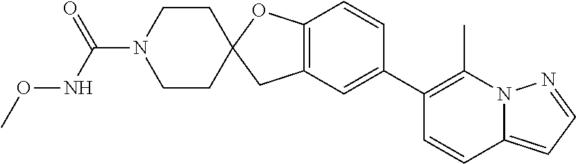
C12=C(C=C(C3=C(C)N4C(=CC=N4)C=C3)C=C1)CC1(O2)CCN(C(NOC)=O)CC1
